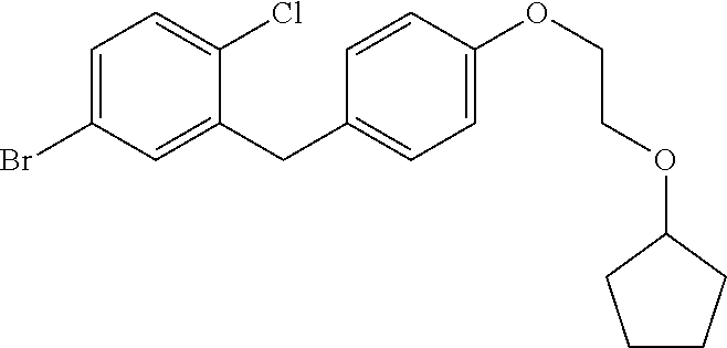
C1=C(Br)C=C(CC2=CC=C(OCCOC3CCCC3)C=C2)C(Cl)=C1
